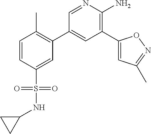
C1=CC(S(=O)(=O)NC2CC2)=CC(C2=CC(C3=CC(C)=NO3)=C(N)N=C2)=C1C
